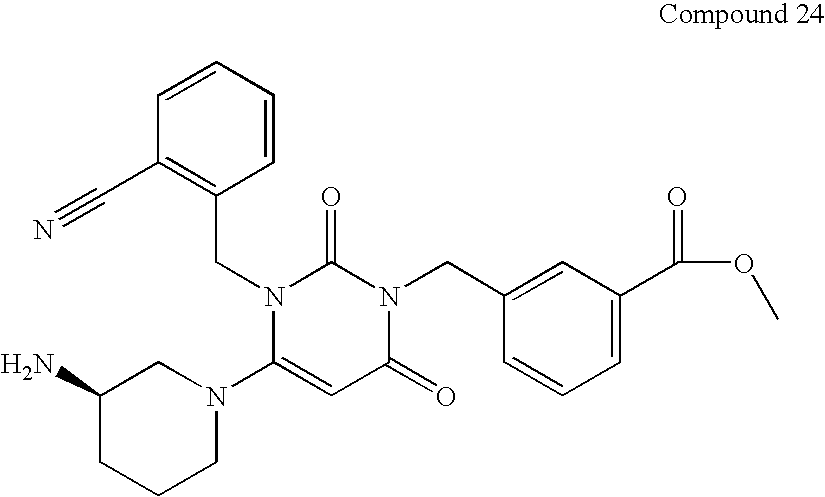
C1=CC=CC(CN2C(N3CC(N)CCC3)=CC(=O)N(CC3=CC(C(OC)=O)=CC=C3)C2=O)=C1C#N
